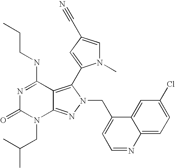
N1=C(NCCC)C2=C(C3=CC(C#N)=CN3C)N(CC3=CC=NC4=CC=C(Cl)C=C34)N=C2N(CC(C)C)C1=O
